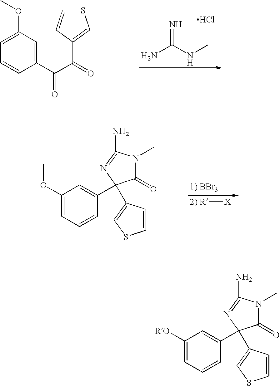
NC(NC)=N.Cl.C1(C(C(=O)C2=CSC=C2)=O)=CC(OC)=CC=C1.C1(OC)=CC=CC(C2(C3=CSC=C3)C(=O)N(C)C(N)=N2)=C1.[1) BBr3].[R][X].C1([RO])=CC=CC(C2(C3=CSC=C3)C(=O)N(C)C(N)=N2)=C1
